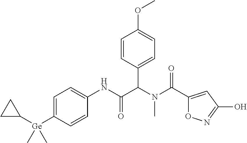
C1=C([Ge](C)(C)C2CC2)C=CC(NC(C(N(C(=O)C2=CC(O)=NO2)C)C2=CC=C(OC)C=C2)=O)=C1
